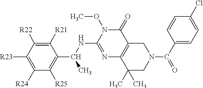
C1([R25])=C(C(NC2=NC3=C(C(=O)N2OC)CN(C(=O)C2=CC=C(Cl)C=C2)CC3(C)C)C)C([R21])=C([R22])C([R23])=C1[R24]
